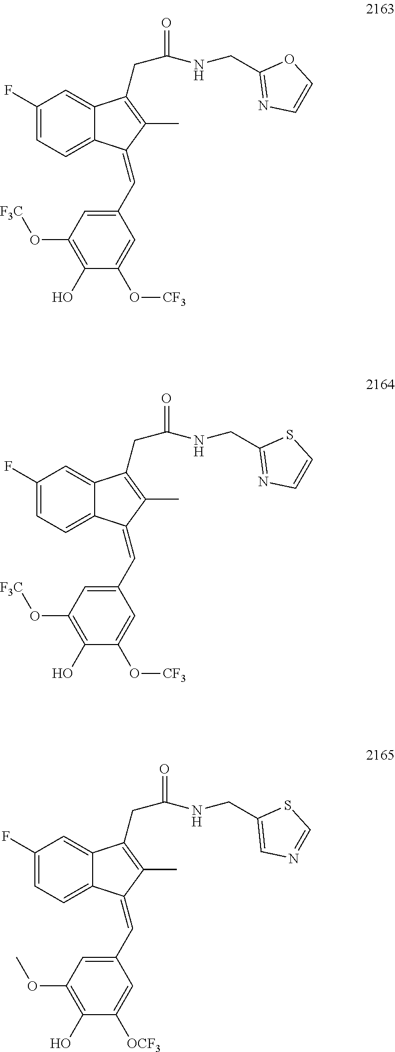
C1(F)=CC=C2C(=C1)C(CC(=O)NCC1=CN=CS1)=C(C)C2=CC1=CC(OC)=C(O)C([OCF3])=C1.C1(F)=CC=C2C(=C1)C(CC(=O)NCC1=NC=CO1)=C(C)C2=CC1=CC(O[F3C])=C(O)C(O[CF3])=C1.C1(F)=CC=C2C(=C1)C(CC(=O)NCC1=NC=CS1)=C(C)C2=CC1=CC(O[F3C])=C(O)C(O[CF3])=C1
